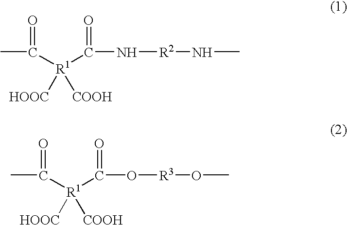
O=C([R1]([HOOC])(C(=O)N[R2]NC)[COOH])C.O=C([R1]([HOOC])(C(=O)O[R3]OC)[COOH])C
